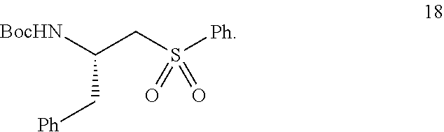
C(CS([Ph])(=O)=O)([BocHN])C[Ph]
